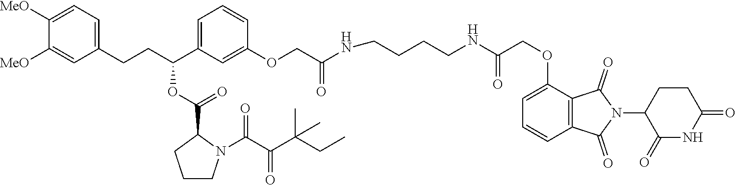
C(CNC(COC1=CC=CC2=C1C(=O)N(C1C(=O)NC(=O)CC1)C2=O)=O)CCNC(COC1=CC(C(CCC2=CC=C([MeO])C([MeO])=C2)OC(C2CCCN2C(C(C(CC)(C)C)=O)=O)=O)=CC=C1)=O
